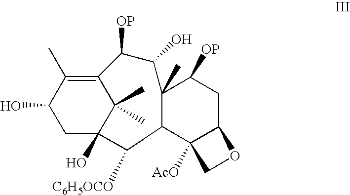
C12=C(C)C(O)CC(O)(C1(C)C)C([C6H5OCO])C1C3([AcO])C(CC([OP])C1(C)C(O)C2[OP])OC3
